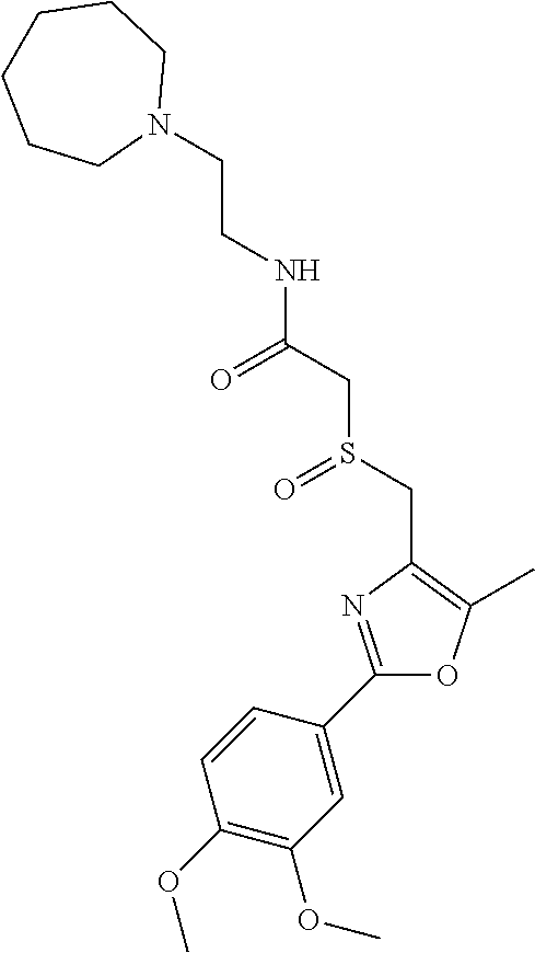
C(CN1CCCCCC1)NC(CS(CC1=C(C)OC(C2=CC(OC)=C(OC)C=C2)=N1)=O)=O
